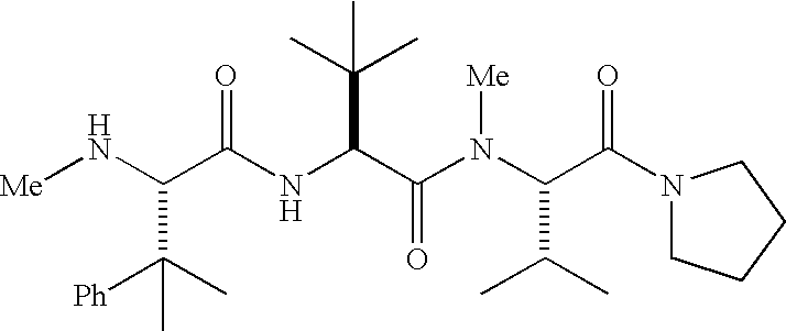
C(NC(C(N(C(C(N1CCCC1)=O)C(C)C)[Me])=O)C(C)(C)C)(=O)C(N[Me])C(C)([Ph])C
